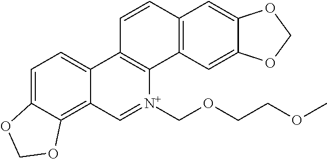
C1=C2C(=C3C(=C1)C1=C([N+](COCCOC)=C3)C3=C(C=C1)C=C1C(=C3)OCO1)OCO2
